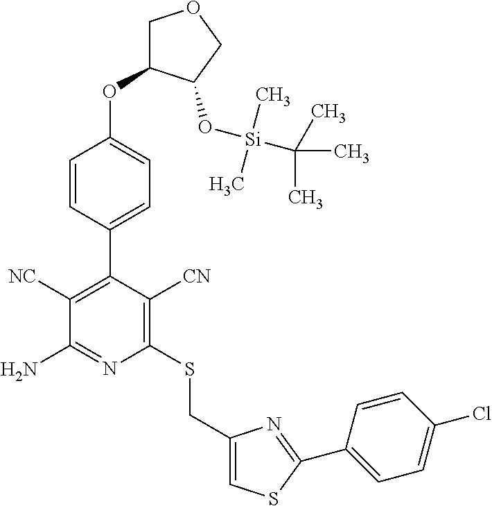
C1(C2=C([NC])C(N)=NC(SCC3=CSC(C4=CC=C(Cl)C=C4)=N3)=C2[CN])=CC=C(OC2COCC2O[Si](C(C)(C)C)(C)C)C=C1
